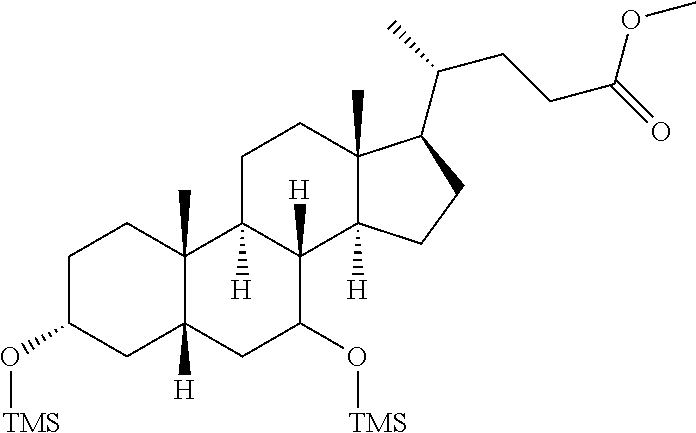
C1C(O[TMS])CC2([H])C(C)(C1)C1([H])C([H])(C(O[TMS])C2)C2([H])C(C)(CC1)C(C(C)CCC(=O)OC)CC2
